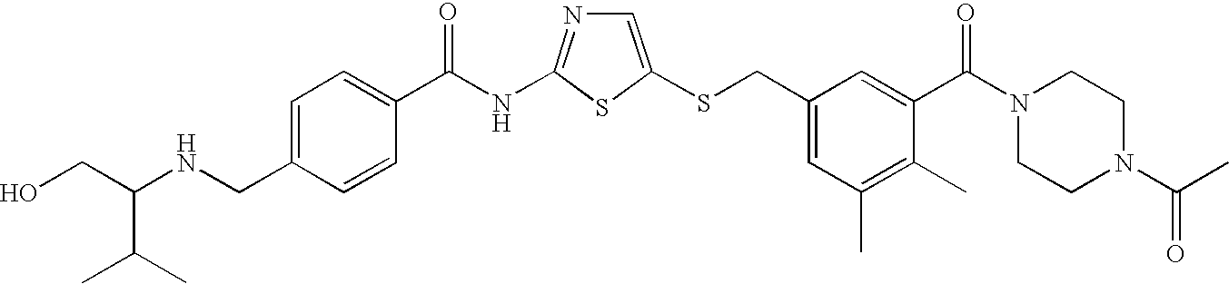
C1=C(SCC2=CC(C)=C(C)C(C(N3CCN(C(=O)C)CC3)=O)=C2)SC(NC(=O)C2=CC=C(CNC(CO)C(C)C)C=C2)=N1
